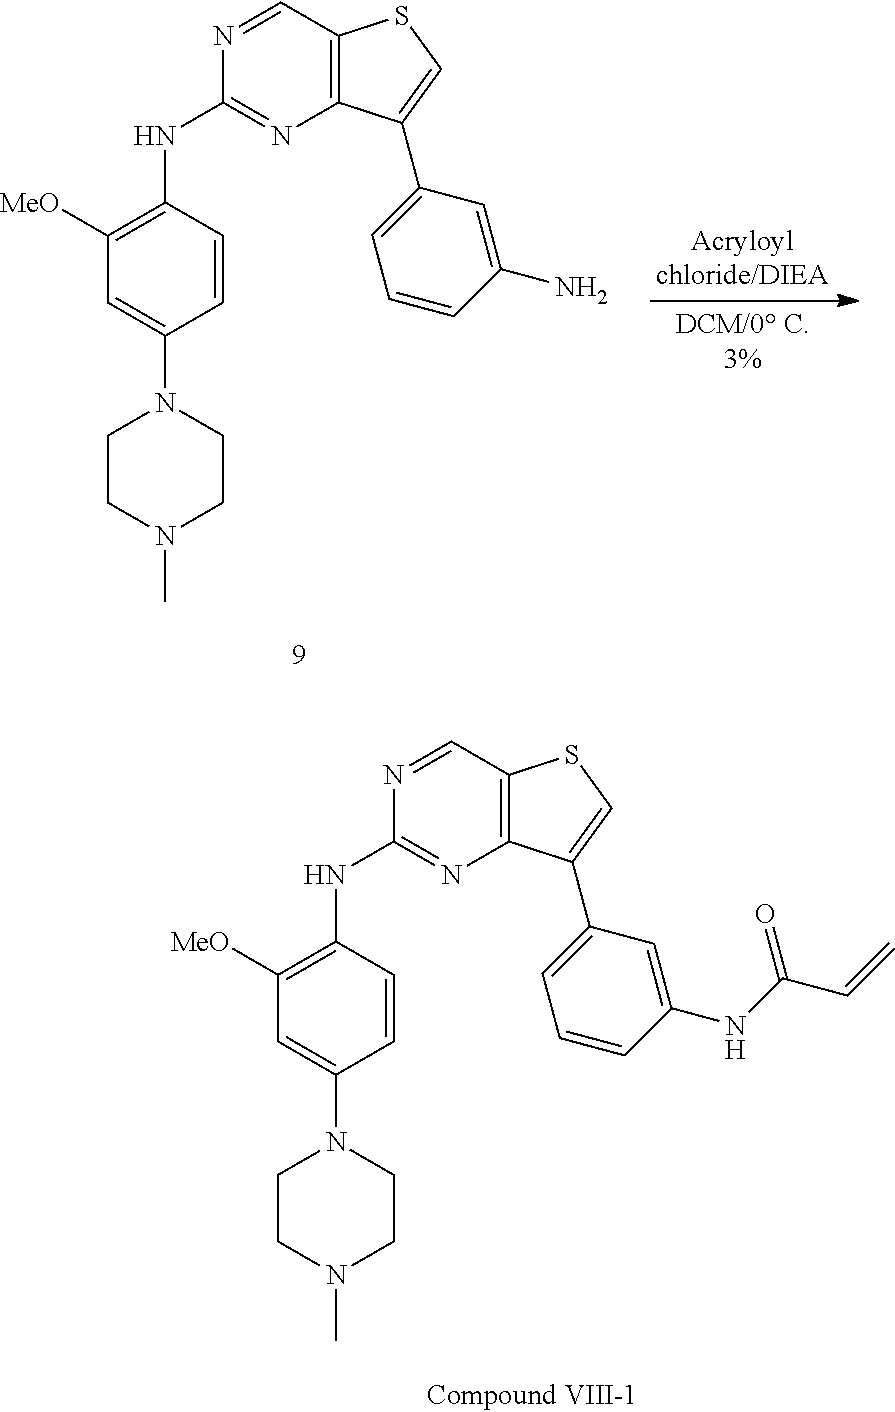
C12=C(C=NC(NC3=C([MeO])C=C(N4CCN(C)CC4)C=C3)=N1)SC=C2C1=CC=CC(N)=C1.C12=C(C=NC(NC3=C([MeO])C=C(N4CCN(C)CC4)C=C3)=N1)SC=C2C1=CC=CC(NC(C=C)=O)=C1
